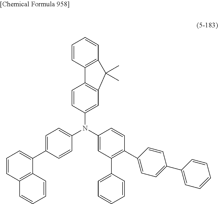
C1=CC(N(C2=CC(C3=CC=CC=C3)=C(C3=CC=C(C4=CC=CC=C4)C=C3)C=C2)C2=CC=C(C3=CC=CC4=C3C=CC=C4)C=C2)=CC2=C1C1=C(C=CC=C1)C2(C)C
